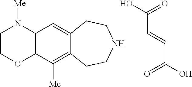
C1COC2=C(N1[Me])C=C1C(=C2[Me])CCNCC1.C(C=CC(=O)O)(=O)O
